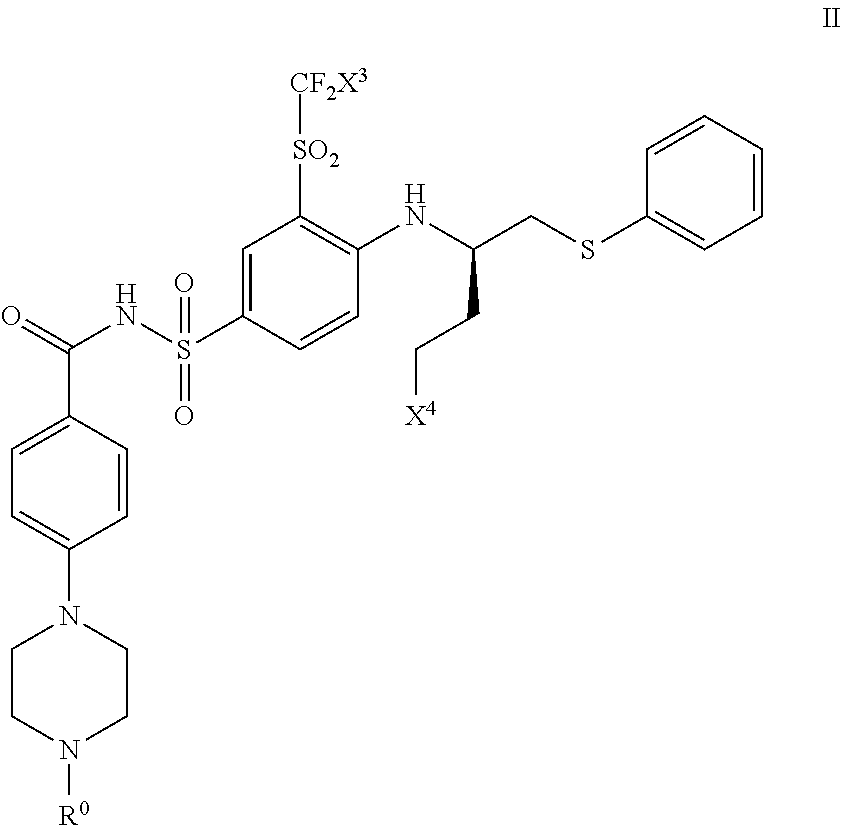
O=C(NS(C1=CC([SO2][CF2X3])=C(NC(CSC2=CC=CC=C2)CC[X4])C=C1)(=O)=O)C1=CC=C(N2CCN([R0])CC2)C=C1
